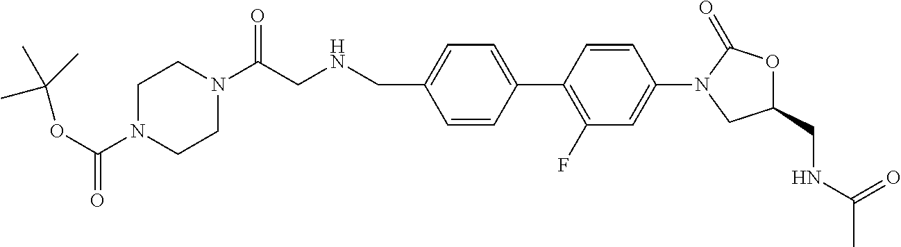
C1=CC(C2=C(F)C=C(N3CC(CNC(C)=O)OC3=O)C=C2)=CC=C1CNCC(N1CCN(C(OC(C)(C)C)=O)CC1)=O
